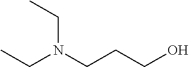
C(N(CCCO)CC)C
